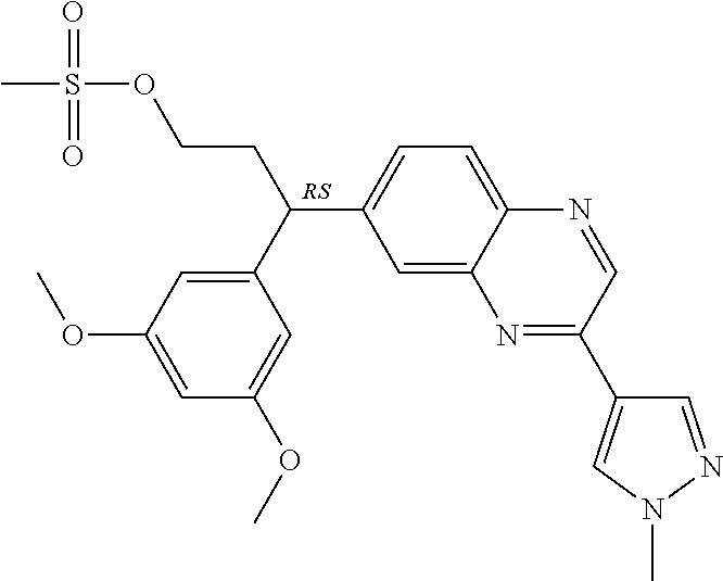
C1(C(CCOS(C)(=O)=O)C2=CC=C3C(=C2)N=C(C2=CN(C)N=C2)C=N3)=CC(OC)=CC(OC)=C1
